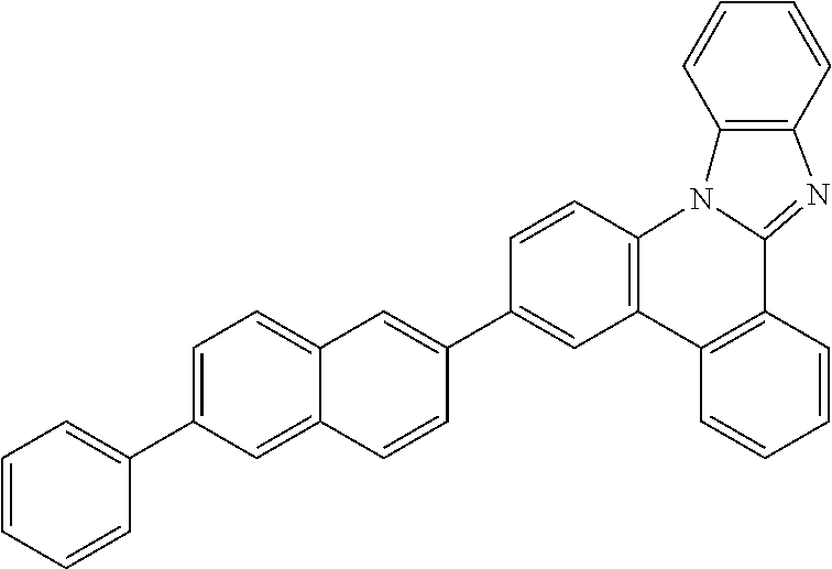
C12=CC=C(C3=CC=CC=C3)C=C1C=CC(C1=CC3=C(C=C1)N1C(=NC4=C1C=CC=C4)C1=C3C=CC=C1)=C2
